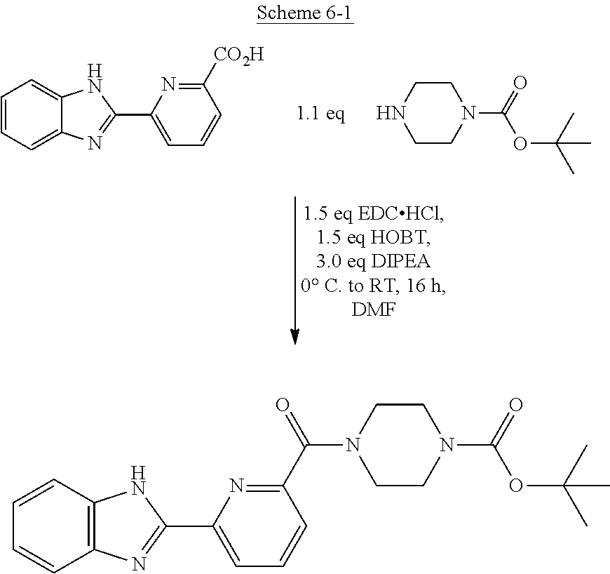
C1=CC=C2C(=C1)NC(C1=CC=CC([CO2H])=N1)=N2.C1CN(C(OC(C)(C)C)=O)CCN1.C12=C(C=CC=C1)NC(C1=CC=CC(C(N3CCN(C(OC(C)(C)C)=O)CC3)=O)=N1)=N2
